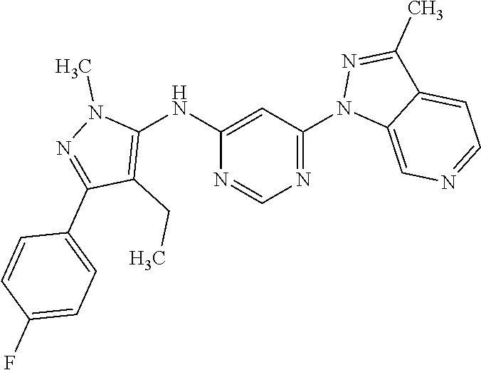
N1=C(N2C3=CN=CC=C3C(C)=N2)C=C(NC2=C(CC)C(C3=CC=C(F)C=C3)=NN2C)N=C1
